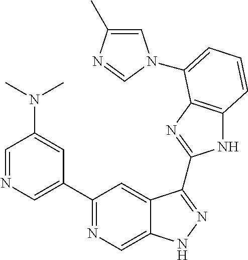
C1=NC=C(C2=NC=C3C(=C2)C(C2=NC4=C(N2)C=CC=C4N2C=C(C)N=C2)=NN3)C=C1N(C)C
